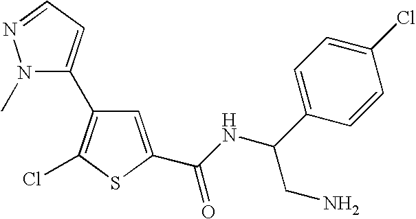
N1(C)N=CC=C1C1=C(Cl)SC(C(NC(C2=CC=C(Cl)C=C2)CN)=O)=C1
